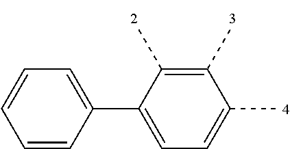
C1=CC(C2=CC=C(C)C(C)=C2C)=CC=C1
